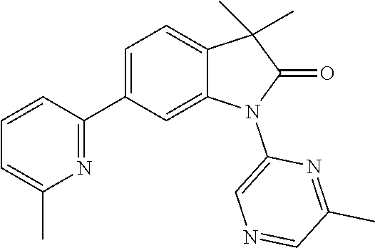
C1(C2=NC(C)=CC=C2)=CC=C2C(=C1)N(C1=CN=CC(C)=N1)C(=O)C2(C)C
